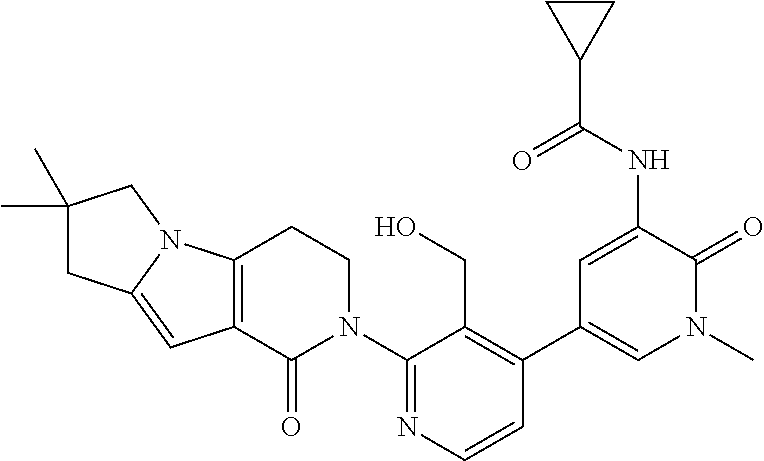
C12=C(C(=O)N(C3=NC=CC(C4=CN(C)C(=O)C(NC(C5CC5)=O)=C4)=C3CO)CC1)C=C1N2CC(C)(C)C1
